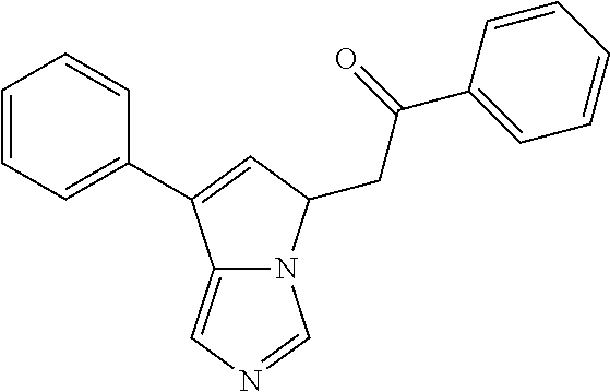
C1=CC=C(C2=CC(CC(=O)C3=CC=CC=C3)N3C2=CN=C3)C=C1
